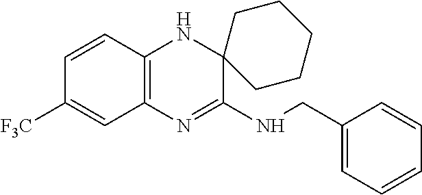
C1=CC2=C(C=C1[F3C])N=C(NCC1=CC=CC=C1)C1(N2)CCCCC1
